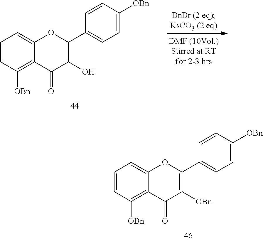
C1=CC([OBn])=C2C(=C1)OC(C1=CC=C([OBn])C=C1)=C(O)C2=O.C1=CC([OBn])=C2C(=C1)OC(C1=CC=C([OBn])C=C1)=C([OBn])C2=O
